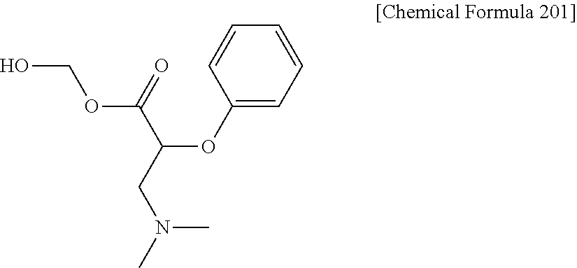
C1=CC=C(OC(CN(C)C)C(OCO)=O)C=C1
